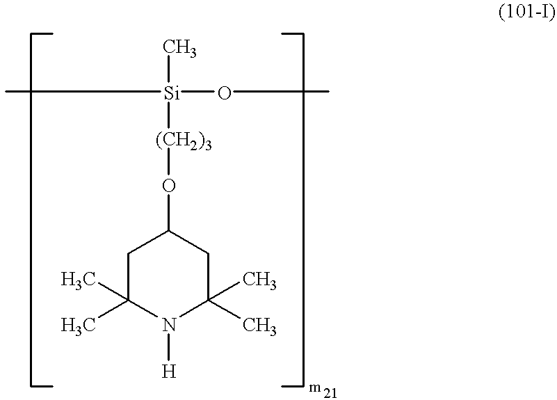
C[Si](OC)(C)[(CH2)3]OC1CC(C)(C)N([H])C(C)(C)C1
